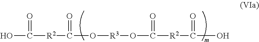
OC([R2]C(=O)O[R3]OC(=O)[R2]C(=O)O)=O
